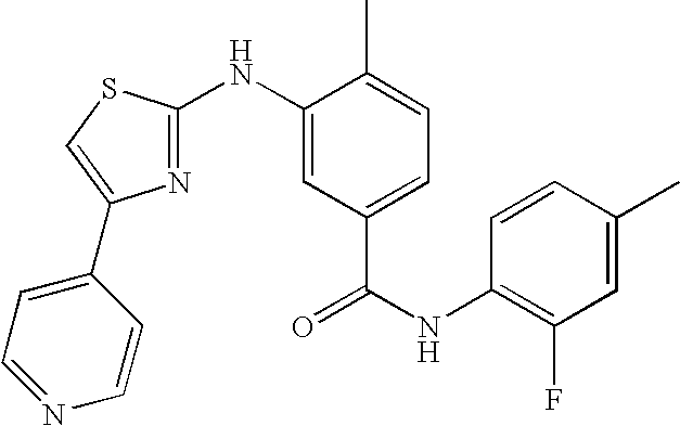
C1=CC(C)=CC(F)=C1NC(=O)C1=CC=C(C)C(NC2=NC(C3=CC=NC=C3)=CS2)=C1
